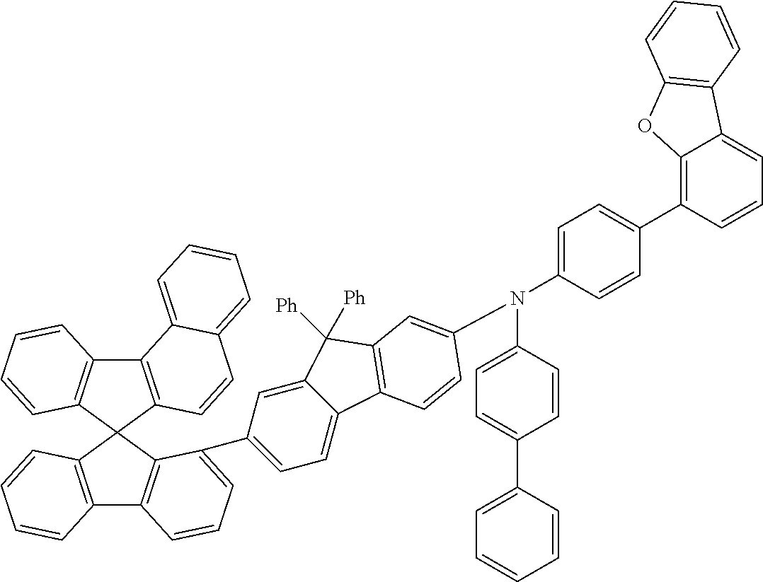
C12=C(C3(C4=C1C=CC=C4)C1=C(C4=C3C(C3=CC=C5C(=C3)C([Ph])([Ph])C3=C5C=CC(N(C5=CC=C(C6=CC=CC=C6)C=C5)C5=CC=C(C6=C7C(=CC=C6)C6=C(O7)C=CC=C6)C=C5)=C3)=CC=C4)C=CC=C1)C=CC1=CC=CC=C21
